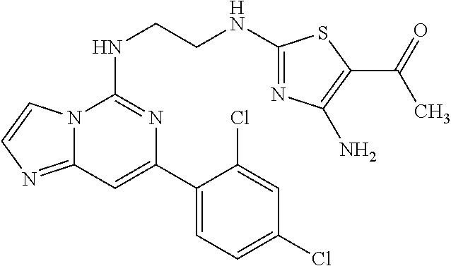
C12=NC=CN1C(NCCNC1=NC(N)=C(C(C)=O)S1)=NC(C1=CC=C(Cl)C=C1Cl)=C2
